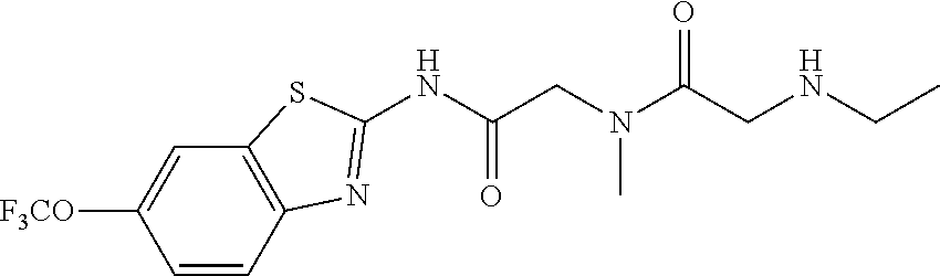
C1=CC2=C(C=C1[F3CO])SC(NC(=O)CN(C)C(CNCC)=O)=N2
